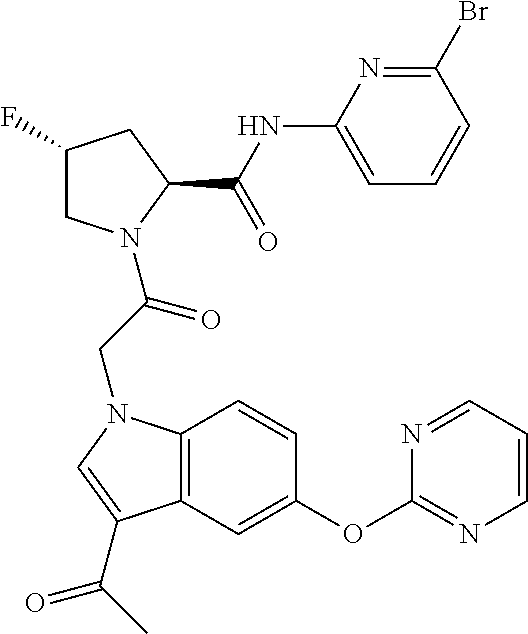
C1(F)CN(C(CN2C3=C(C=C(OC4=NC=CC=N4)C=C3)C(C(C)=O)=C2)=O)C(C(NC2=CC=CC(Br)=N2)=O)C1
